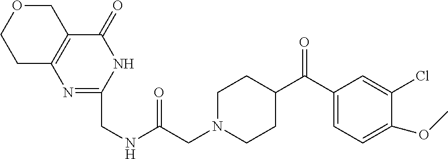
C1(C(C2CCN(CC(NCC3=NC4=C(C(=O)N3)COCC4)=O)CC2)=O)=CC=C(OC)C(Cl)=C1
